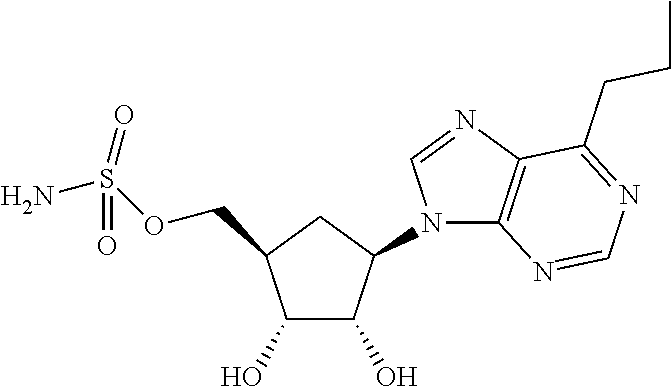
C1(O)C(O)C(N2C3=C(N=C2)C(CCC)=NC=N3)CC1COS(N)(=O)=O
